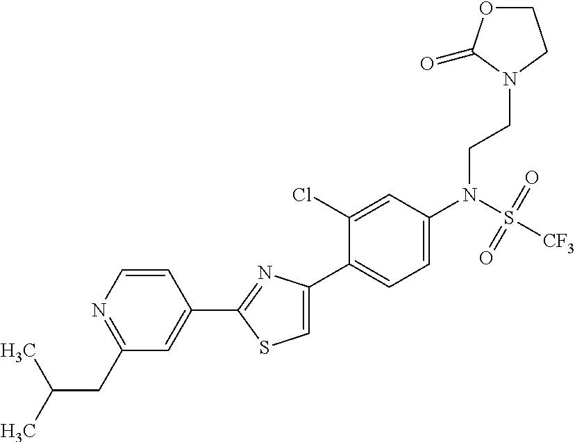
C1(C2=NC(C3=CC=C(N(S([CF3])(=O)=O)CCN4CCOC4=O)C=C3Cl)=CS2)=CC(CC(C)C)=NC=C1
